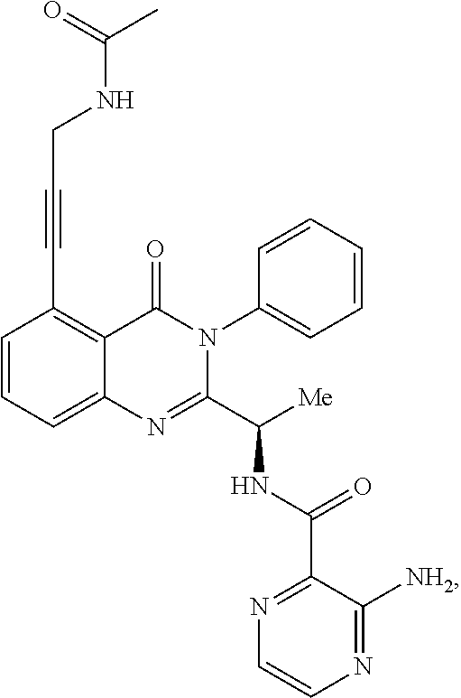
C1=CC=C2C(=C1C#CCNC(=O)C)C(=O)N(C1=CC=CC=C1)C(C([Me])NC(C1=NC=CN=C1[NH2])=O)=N2
